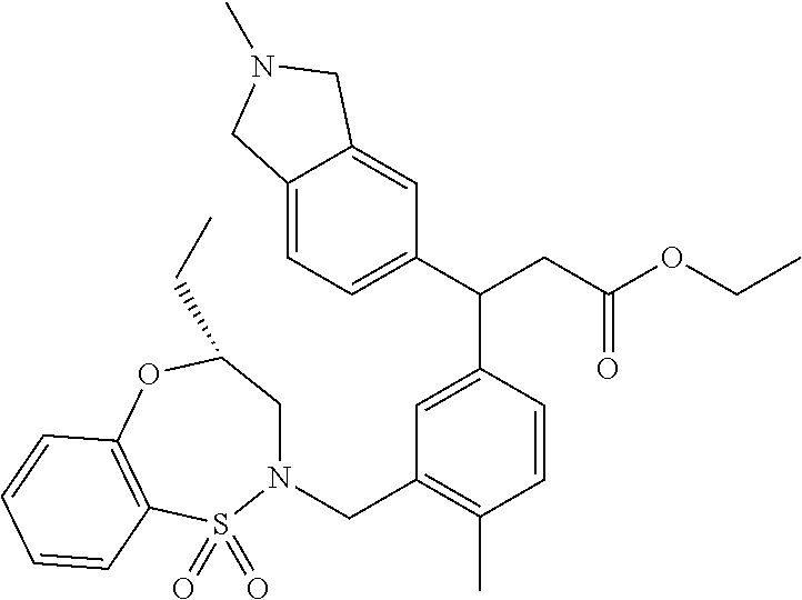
N1(CC2=C(C)C=CC(C(C3=CC=C4C(=C3)CN(C)C4)CC(OCC)=O)=C2)CC(CC)OC2=C(S1(=O)=O)C=CC=C2
